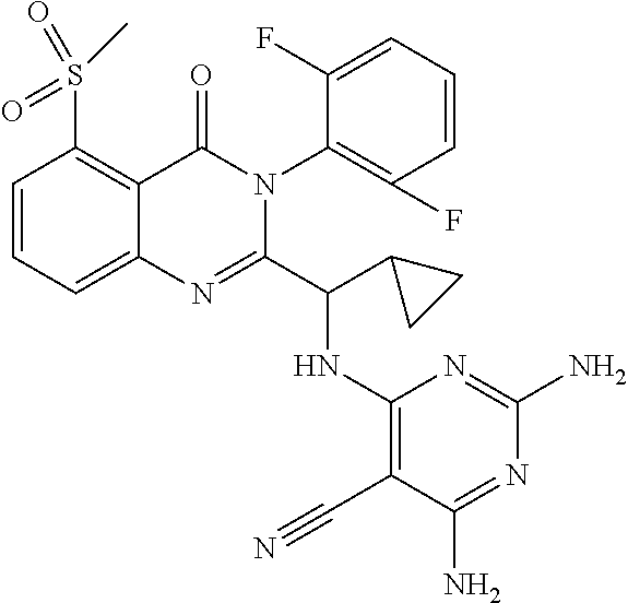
C1=CC=C2C(=C1S(=O)(=O)C)C(=O)N(C1=C(F)C=CC=C1F)C(C(NC1=C(C#N)C(N)=NC(N)=N1)C1CC1)=N2
